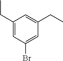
C1(CC)=CC(Br)=CC(CC)=C1
